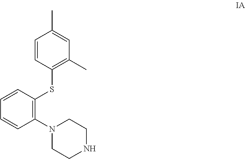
C1(N2CCNCC2)=C(SC2=C(C)C=C(C)C=C2)C=CC=C1
